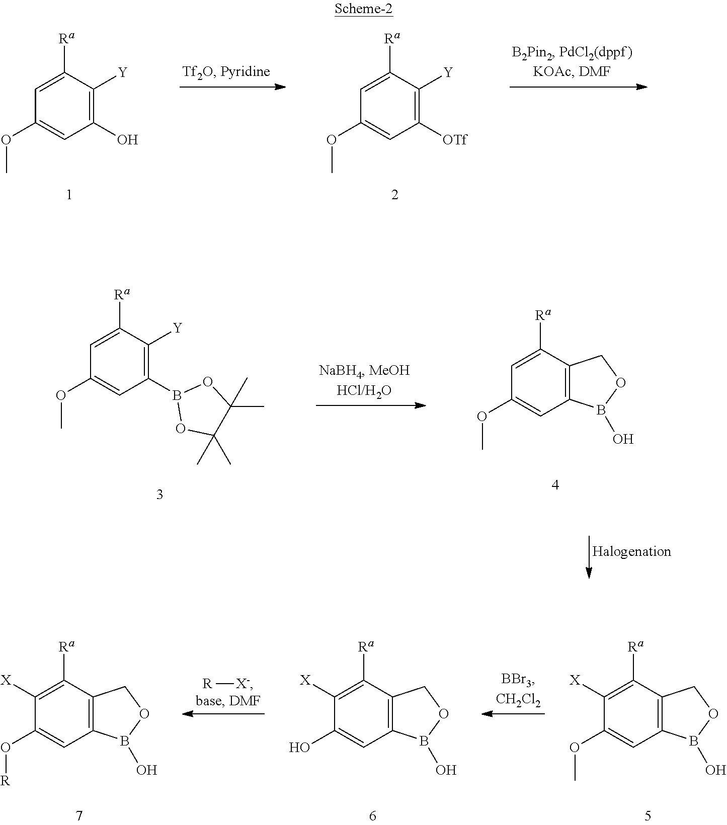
C1(O)=C([Y])C([Ra])=CC(OC)=C1.C1([OTf])=C([Y])C([Ra])=CC(OC)=C1.C12=C(C([Ra])=C([X])C(OC)=C1)COB2O.[R][X-].C12=C(C([Ra])=C([X])C(O)=C1)COB2O.C12=C(C([Ra])=C([X])C(O[R])=C1)COB2O.C1(B2OC(C)(C)C(C)(C)O2)=C([Y])C([Ra])=CC(OC)=C1.C12=C(C([Ra])=CC(OC)=C1)COB2O
